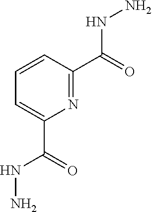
N1=C(C(NN)=O)C=CC=C1C(NN)=O
